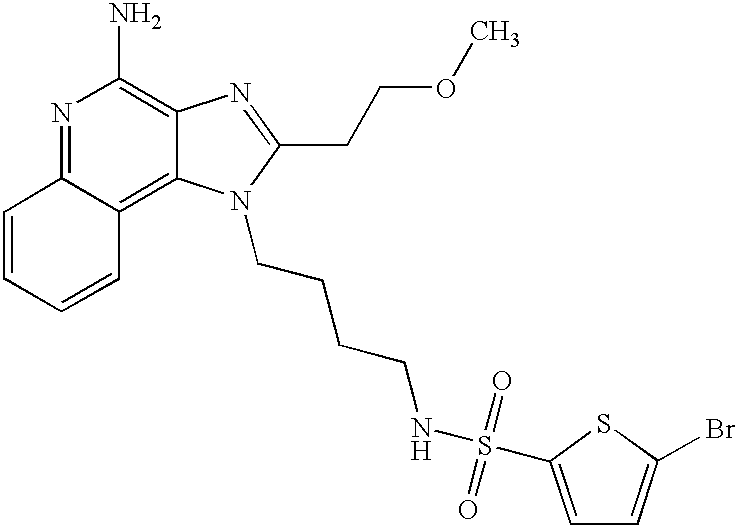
N1=C2C(=C3C(=C1N)N=C(CCOC)N3CCCCNS(=O)(=O)C1=CC=C(Br)S1)C=CC=C2
